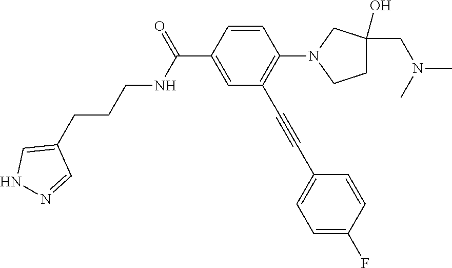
C1=CC(C(=O)NCCCC2=CNN=C2)=CC(C#CC2=CC=C(F)C=C2)=C1N1CCC(CN(C)C)(O)C1
